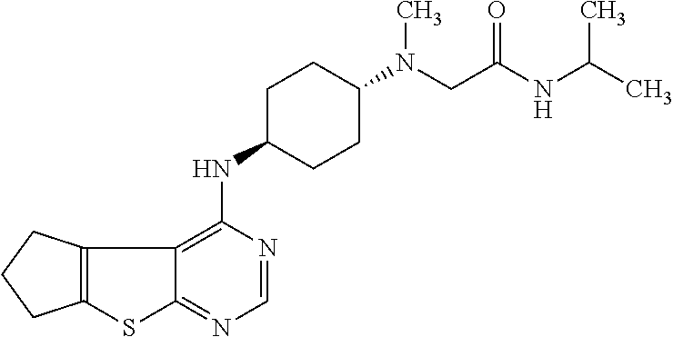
C12=C(CCC1)C1=C(NC3CCC(N(CC(NC(C)C)=O)C)CC3)N=CN=C1S2
